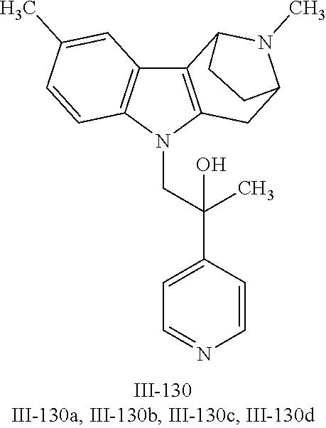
N1(CC(C2=CC=NC=C2)(C)O)C2=C(C3=C1C=CC(C)=C3)C1N(C)C(C2)CC1
